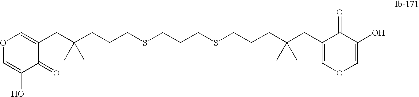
C1(CC(CCCSCCCSCCCC(CC2=COC=C(O)C2=O)(C)C)(C)C)=COC=C(O)C1=O
